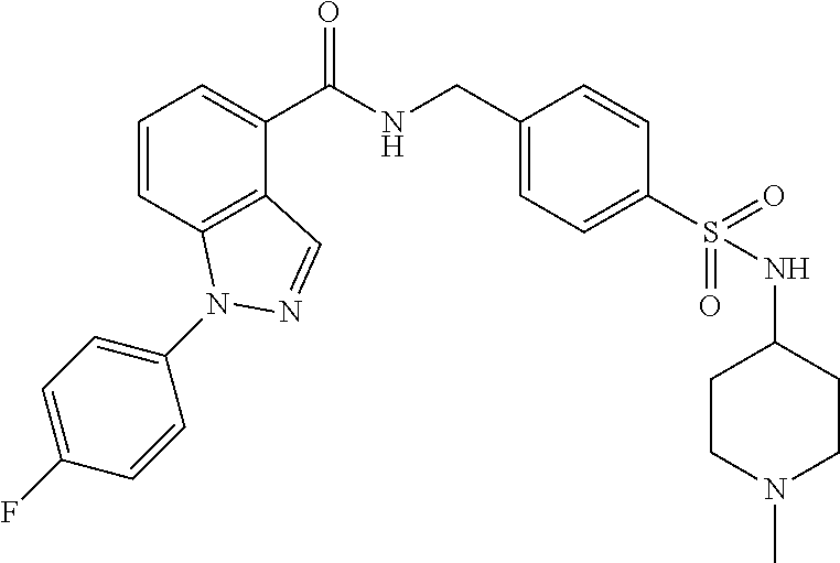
C1=CC2=C(C(C(NCC3=CC=C(S(=O)(=O)NC4CCN(C)CC4)C=C3)=O)=C1)C=NN2C1=CC=C(F)C=C1
